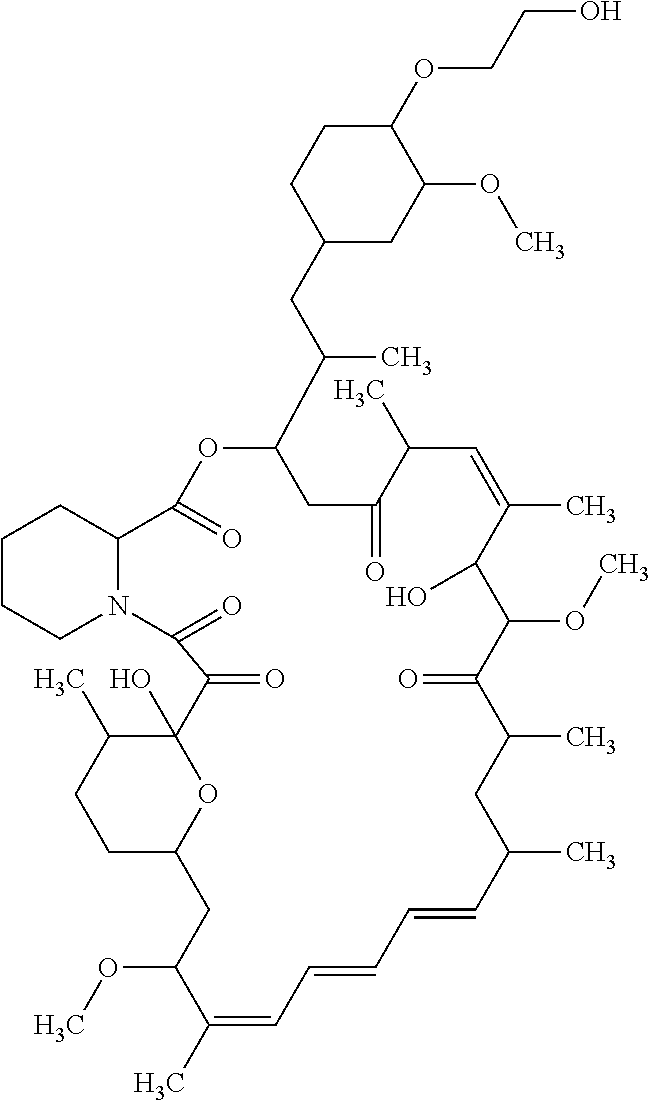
C1C2OC(O)(C(C)C1)C(=O)C(=O)N1C(C(=O)OC(C(C)CC3CC(OC)C(OCCO)CC3)CC(=O)C(C)C=C(C)C(O)C(OC)C(=O)C(C)CC(C)C=CC=CC=C(C)C(OC)C2)CCCC1
